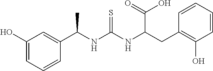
C1(C(NC(NC(CC2=C(O)C=CC=C2)C(O)=O)=S)C)=CC(O)=CC=C1
